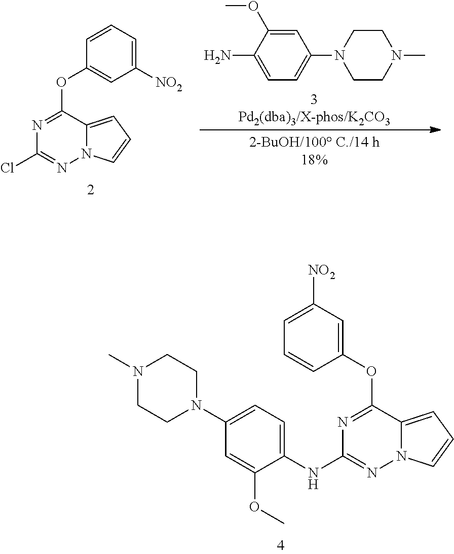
N1=C(OC2=CC([NO2])=CC=C2)C2=CC=CN2N=C1Cl.C1=C(OC)C(N)=CC=C1N1CCN(C)CC1.N1(C)CCN(C2=CC=C(NC3=NN4C(=CC=C4)C(OC4=CC([NO2])=CC=C4)=N3)C(OC)=C2)CC1
